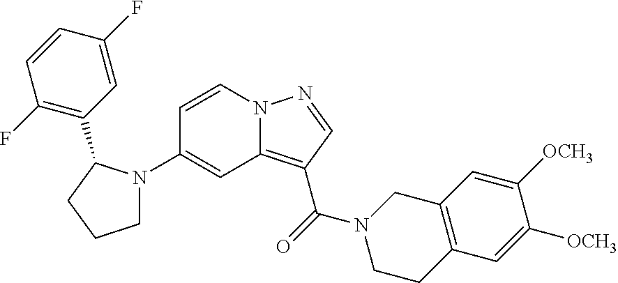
C1(N2CCCC2C2=C(F)C=CC(F)=C2)=CC2=C(C(=O)N3CCC4=C(C3)C=C([OCH3])C([OCH3])=C4)C=NN2C=C1
